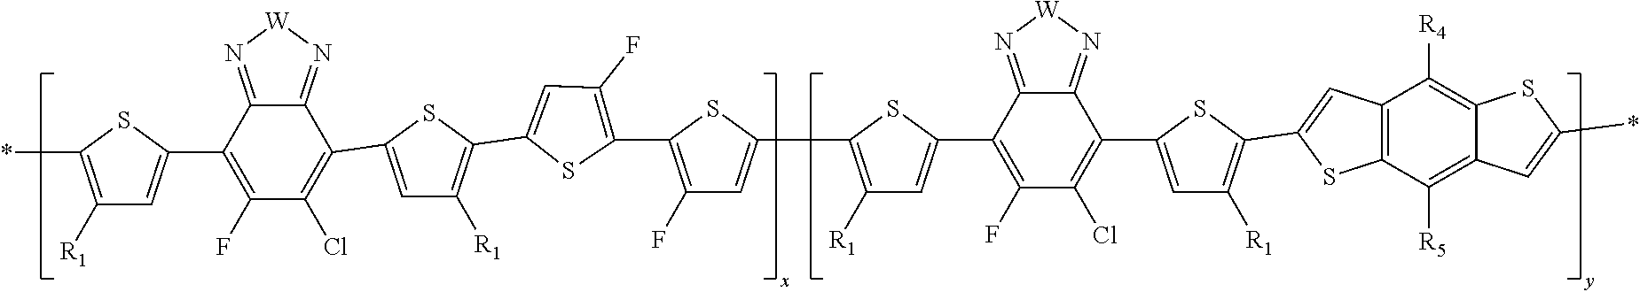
C12=C(C([R5])=C3C(=C1[R4])SC(*)=C3)SC(C1=C([R1])C=C(C3=C(Cl)C(F)=C(C4=CC([R1])=C(C5=CC(F)=C(C6=C(F)C=C(C7=C([R1])C=C(C8=C(Cl)C(F)=C(C9=CC([R1])=C(*)S9)C9=N[W]N=C89)S7)S6)S5)S4)C4=N[W]N=C34)S1)=C2
